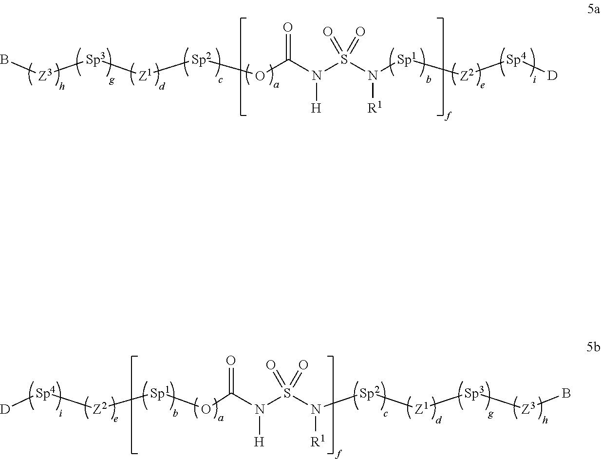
[Sp3]([Z1][Sp2]OC(N(S(N([Sp1][Z2][Sp4][D])[R1])(=O)=O)[H])=O)[Z3]B.[D][Sp4][Z2][Sp1]OC(N(S(N([Sp2][Z1][Sp3][Z3]B)[R1])(=O)=O)[H])=O
